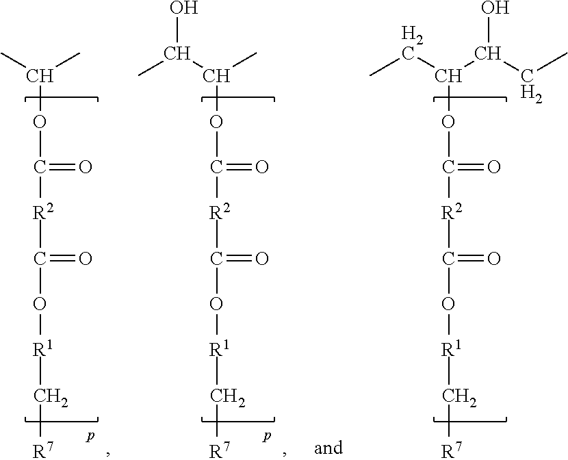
C(OC(=O)[R2]C(=O)O[R1]C[R7])(CC)C(O)CC.C(OC(=O)[R2]C(=O)O[R1]C[R7])(C)C.C(OC(=O)[R2]C(=O)O[R1]C[R7])(C(C)O)C
